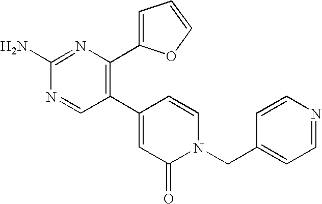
C1(C2=CC(=O)N(CC3=CC=NC=C3)C=C2)=C(C2=CC=CO2)N=C(N)N=C1
